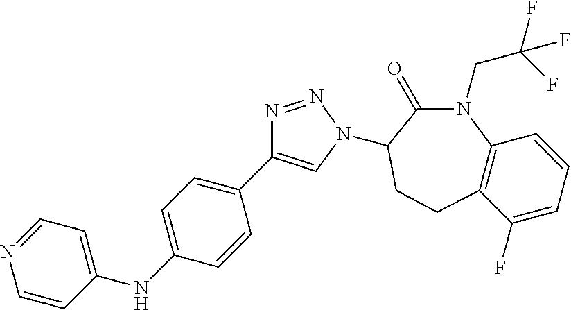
C1(C2=CN(C3C(=O)N(CC(F)(F)F)C4=C(CC3)C(F)=CC=C4)N=N2)=CC=C(NC2=CC=NC=C2)C=C1
